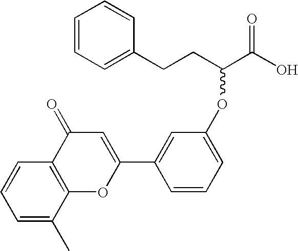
C1=CC=C(CCC(C(O)=O)OC2=CC=CC(C3=CC(=O)C4=C(O3)C(C)=CC=C4)=C2)C=C1
